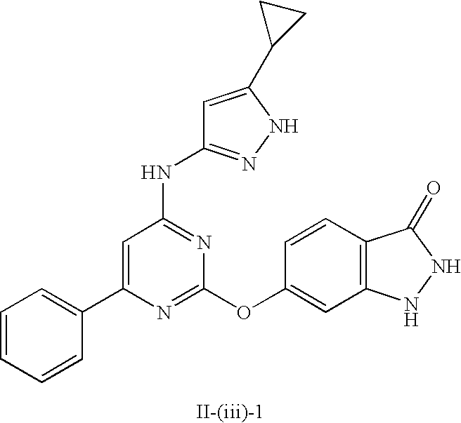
C1=C(C2=CC=CC=C2)N=C(OC2=CC3=C(C=C2)C(=O)NN3)N=C1NC1=NNC(C2CC2)=C1
